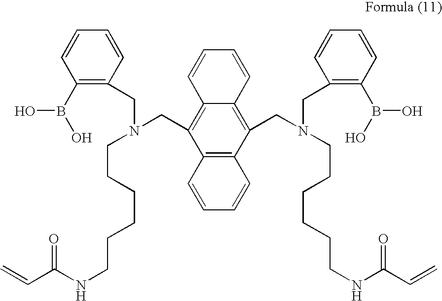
C1=CC=CC(CN(CC2=C3C(=C(CN(CC4=C(B(O)O)C=CC=C4)CCCCCCNC(C=C)=O)C4=C2C=CC=C4)C=CC=C3)CCCCCCNC(C=C)=O)=C1B(O)O
